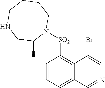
C1=CC=C2C(=C1[SO2]N1CCCCNCC1C)C(Br)=CN=C2
